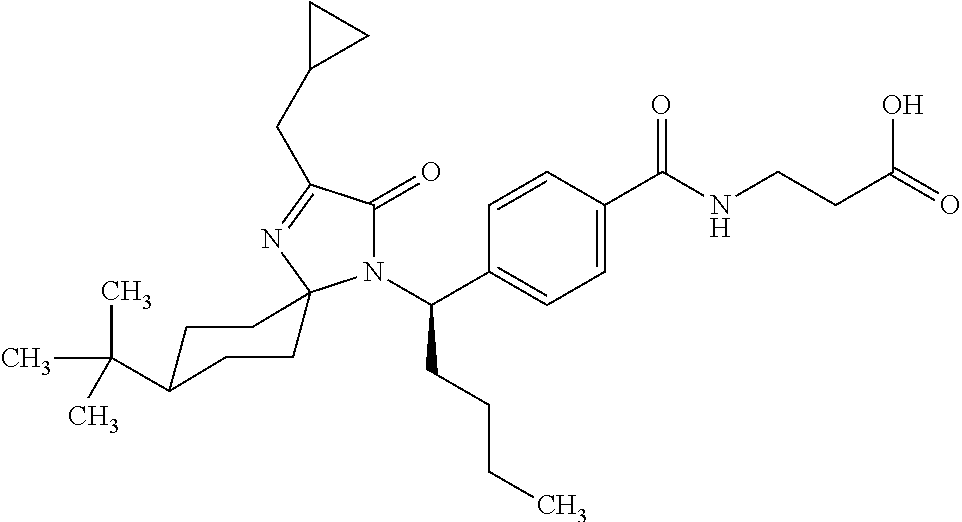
C1=C(C(=O)NCCC(O)=O)C=CC(C(N2C(=O)C(CC3CC3)=NC23CCC(C(C)(C)C)CC3)CCCC)=C1
